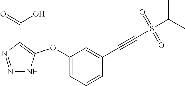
C1(OC2=C(C(=O)O)N=NN2)=CC=CC(C#CS(C(C)C)(=O)=O)=C1
